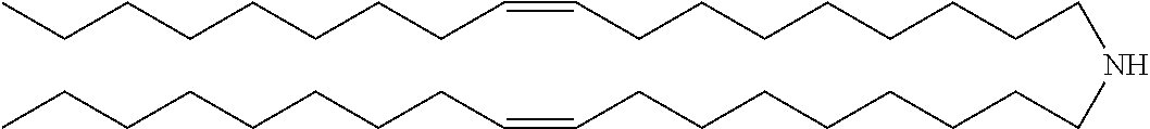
C(CC=CCCCCCCCCNCCCCCCCCC=CCCCCCCCC)CCCCCC
